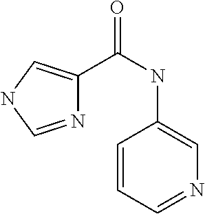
N1=CNC=C1C(NC1=CN=CC=C1)=O
